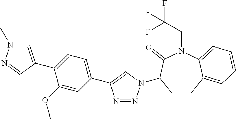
C1=C(C2=CN(C)N=C2)C(OC)=CC(C2=CN(C3CCC4=CC=CC=C4N(CC(F)(F)F)C3=O)N=N2)=C1
